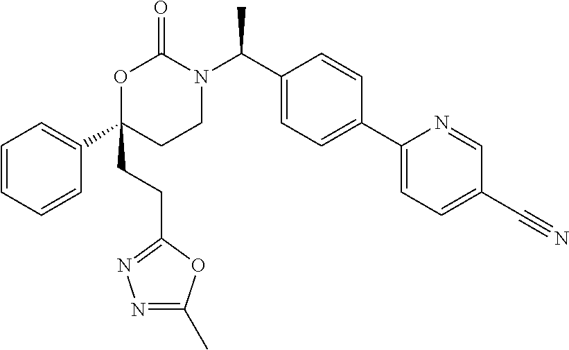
C1=CC=CC(C2(CCC3=NN=C(C)O3)CCN(C(C3=CC=C(C4=CC=C(C#N)C=N4)C=C3)C)C(=O)O2)=C1
